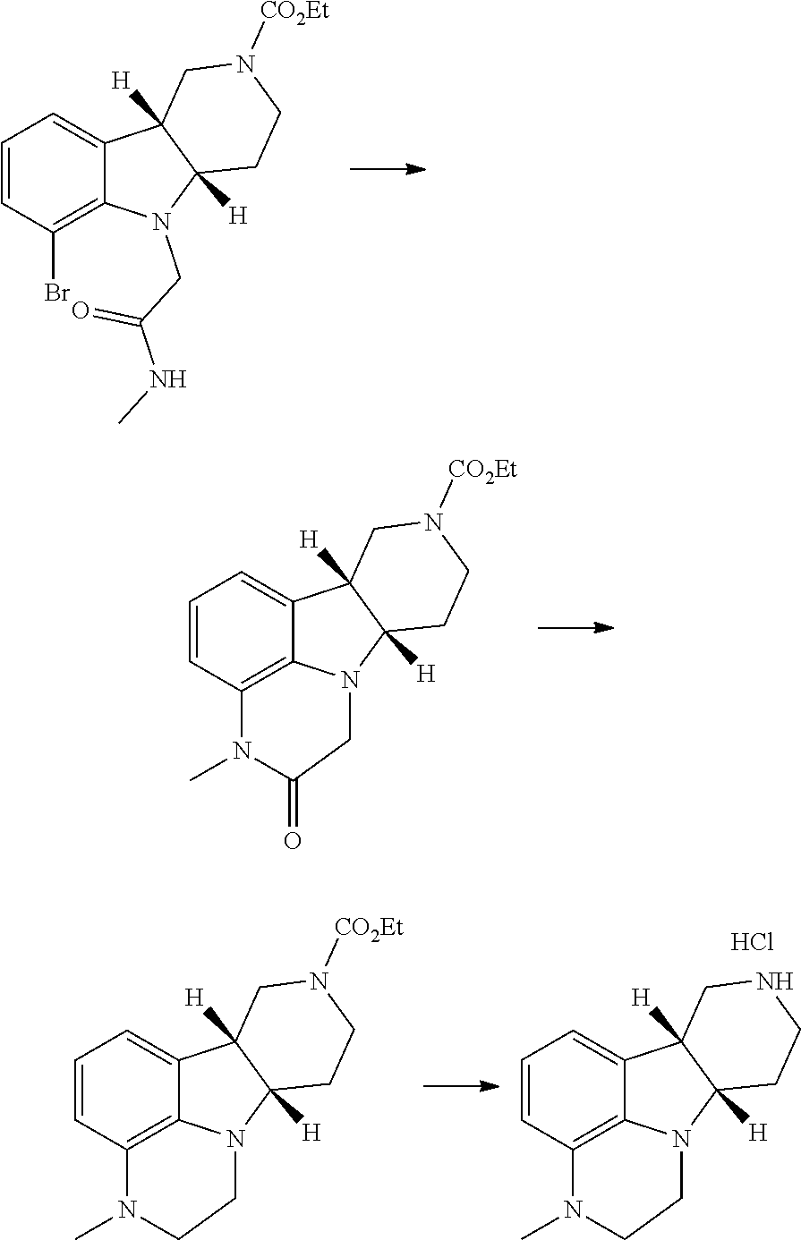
C1=CC(Br)=C2C(=C1)C1([H])C([H])(N2CC(NC)=O)CCN([CO2Et])C1.C1=CC2=C3C(=C1)C1([H])C([H])(N3CC(=O)N2C)CCN([CO2Et])C1.C1=CC2=C3C(=C1)C1([H])C([H])(N3CCN2C)CCN([CO2Et])C1.C1=CC2=C3C(=C1)C1([H])C([H])(N3CCN2C)CCNC1.Cl
